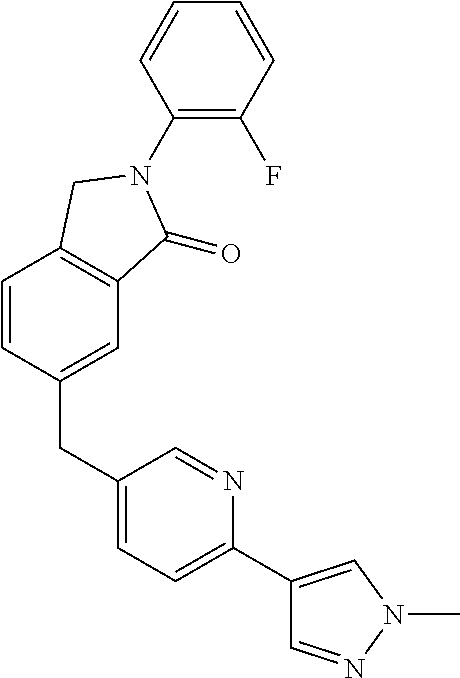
C1=CC(CC2=CC=C(C3=CN(C)N=C3)N=C2)=CC2=C1CN(C1=C(F)C=CC=C1)C2=O
